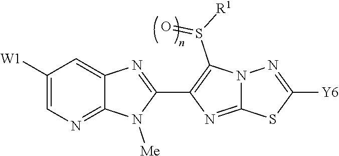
C1([W1])=CN=C2C(=C1)N=C(C1=C(S([R1])=O)N3C(=N1)SC([Y6])=N3)N2[Me]
